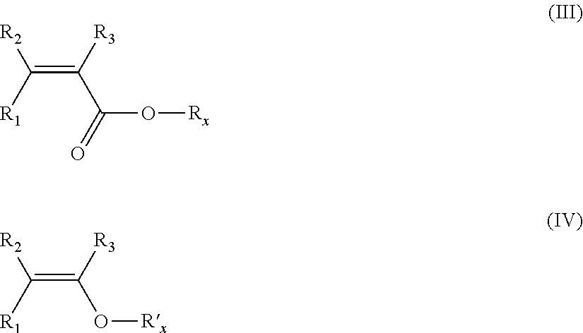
C(=C([R3])C(=O)O[Rx])([R1])[R2].C(=C([R3])O[Rx])([R1])[R2]
